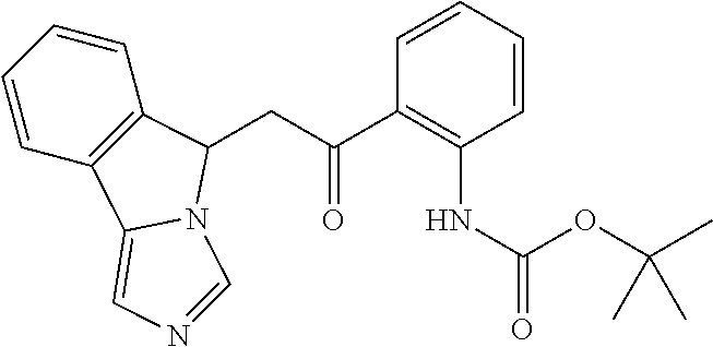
C1=CC2=C(C=C1)C(CC(C1=C(NC(=O)OC(C)(C)C)C=CC=C1)=O)N1C2=CN=C1
